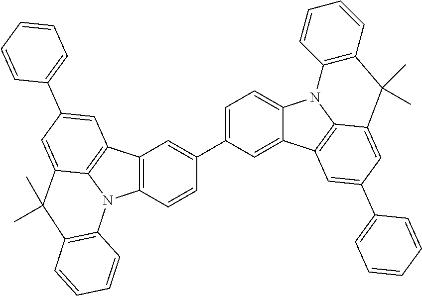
C12=C(C=CC(C3=CC=C4C(=C3)C3=C5N4C4=C(C=CC=C4)C(C)(C)C5=CC(C4=CC=CC=C4)=C3)=C1)N1C3=C2C=C(C2=CC=CC=C2)C=C3C(C)(C)C2=C1C=CC=C2
